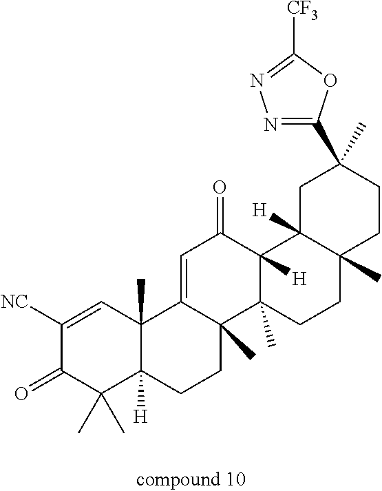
C1([NC])=CC2(C)C([H])(C(C)(C)C1=O)CCC1(C)C2=CC(=O)C2([H])C1(C)CCC1(C)C2([H])CC(C)(C2=NN=C([CF3])O2)CC1
